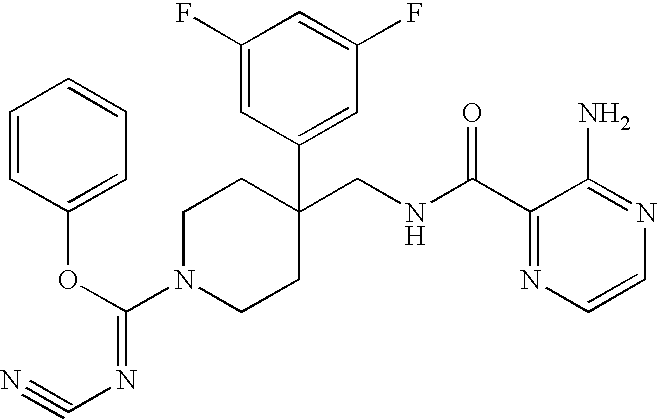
C1(CNC(C2=NC=CN=C2N)=O)(C2=CC(F)=CC(F)=C2)CCN(C(=NC#N)OC2=CC=CC=C2)CC1
